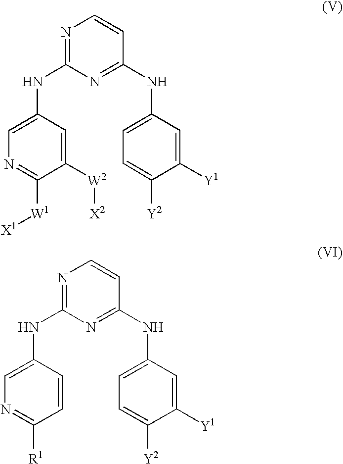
N1=C(NC2=CN=C([W1][X1])C([W2][X2])=C2)N=C(NC2=CC=C([Y2])C([Y1])=C2)C=C1.N1=C(NC2=CN=C([R1])C=C2)N=C(NC2=CC=C([Y2])C([Y1])=C2)C=C1
